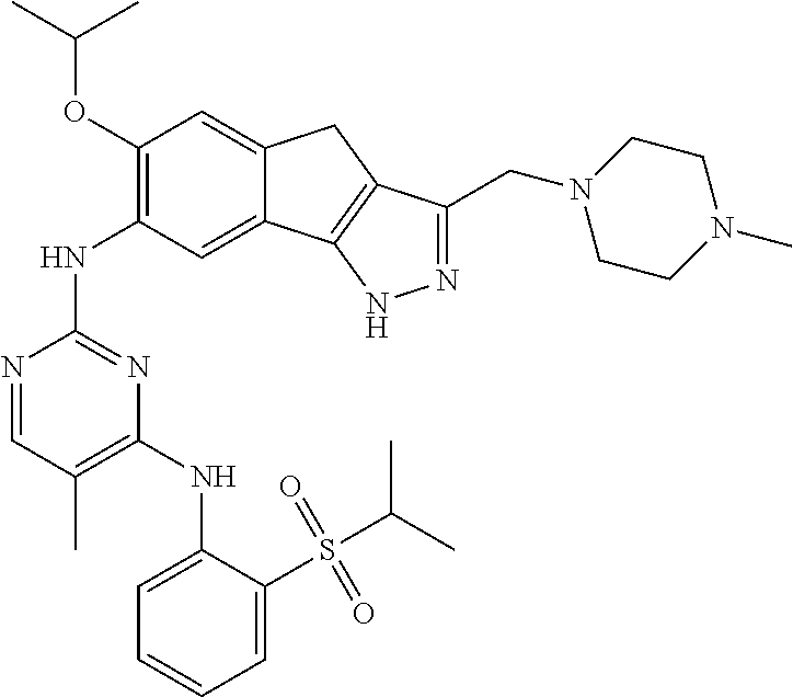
N1=CC(C)=C(NC2=CC=CC=C2S(C(C)C)(=O)=O)N=C1NC1=C(OC(C)C)C=C2C(=C1)C1=C(C2)C(CN2CCN(C)CC2)=NN1
